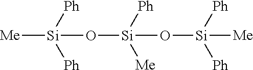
[Me][Si]([Ph])([Ph])O[Si]([Ph])([Me])O[Si]([Ph])([Ph])[Me]
